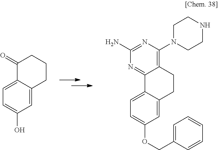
C1CCC(=O)C2=CC=C(O)C=C12.C1CC2=C(N3CCNCC3)N=C(N)N=C2C2=CC=C(OCC3=CC=CC=C3)C=C12
